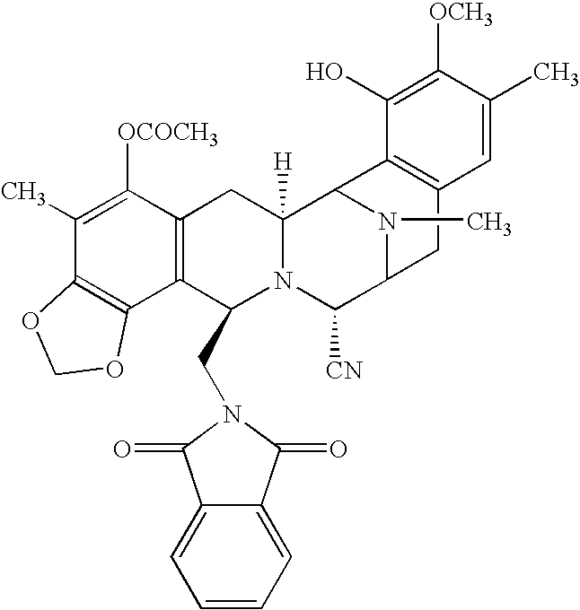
C12=C(C3=C(C([OCOCH3])=C1C)CC1([H])N(C3CN3C(=O)C4=CC=CC=C4C3=O)C([CN])C3CC4=C(C1N3C)C(O)=C([OCH3])C(C)=C4)OCO2
